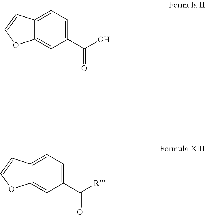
C1(C(=O)O)=CC=C2C(=C1)OC=C2.C1(C(=O)[R])=CC=C2C(=C1)OC=C2
